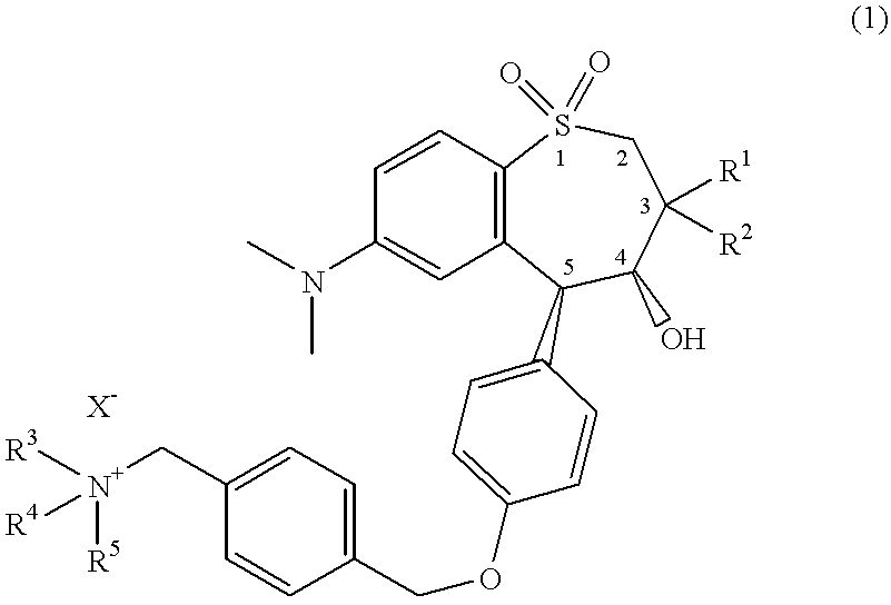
C1(C[N+]([R3])([R4])[R5])=CC=C(COC2=CC=C(C3C4=C(C=CC(N(C)C)=C4)S(=O)(=O)CC([R1])([R2])C3O)C=C2)C=C1.[X-]
